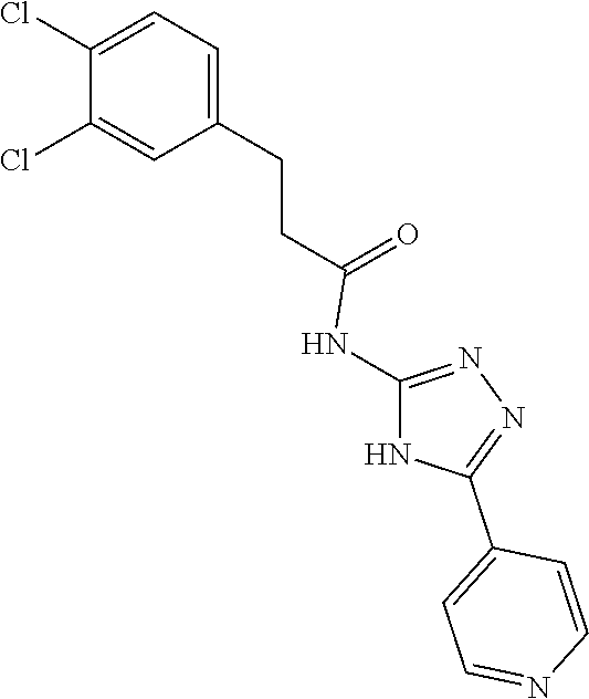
C1=C(CCC(=O)NC2=NN=C(C3=CC=NC=C3)N2)C=C(Cl)C(Cl)=C1
